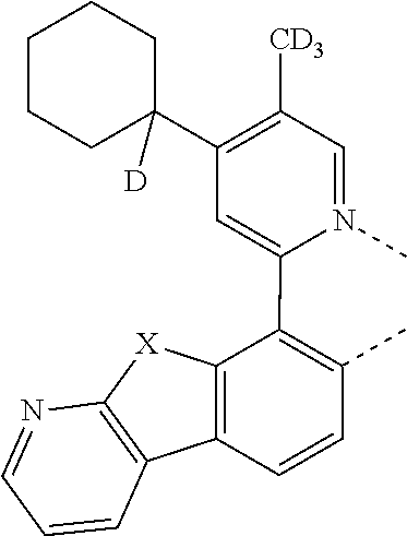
C1=N(C)C(C2=C(C)C=CC3=C2[X]C2=C3C=CC=N2)=CC(C2([D])CCCCC2)=C1[CD3]
